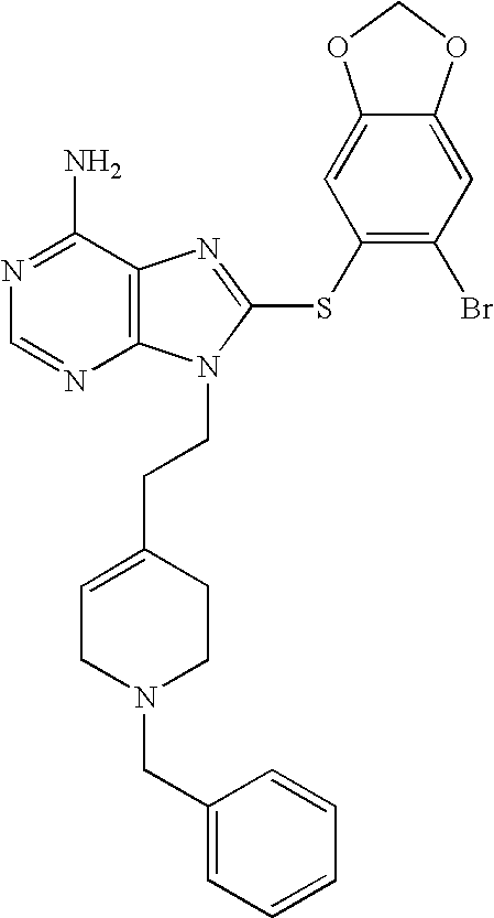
N1=C(N)C2=C(N=C1)N(CCC1=CCN(CC3=CC=CC=C3)CC1)C(SC1=C(Br)C=C3C(=C1)OCO3)=N2
